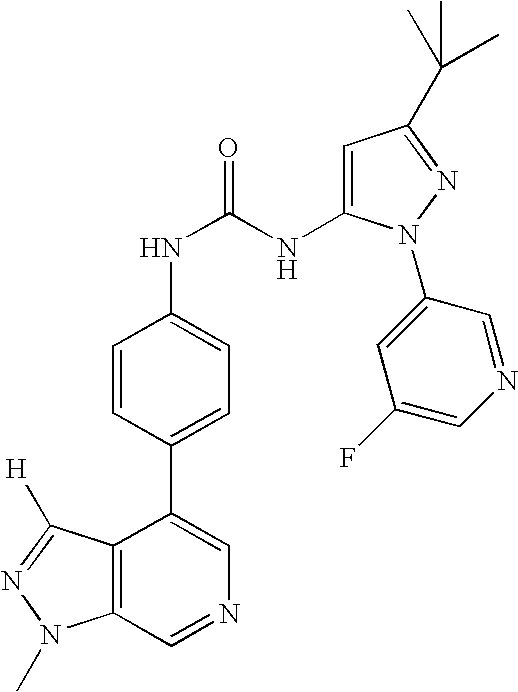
C12=C(C=NC=C1C1=CC=C(NC(NC3=CC(C(C)(C)C)=NN3C3=CC(F)=CN=C3)=O)C=C1)N(C)N=C2[H]
